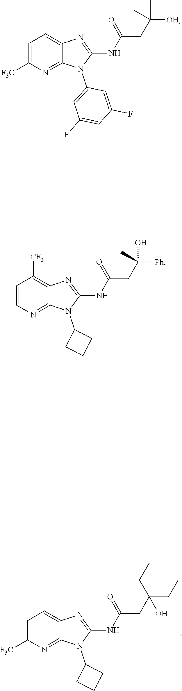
N(C1=NC2=C([CF3])C=CN=C2N1C1CCC1)C(CC([Ph])(C)O)=O.N(C1=NC2=CC=C([F3C])N=C2N1C1CCC1)C(CC(CC)(CC)O)=O.N(C1=NC2=CC=C([F3C])N=C2N1C1=CC(F)=CC(F)=C1)C(CC([OH])(C)C)=O
